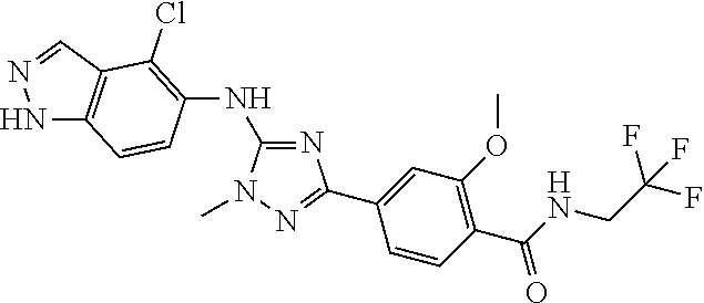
C1(NC2=C(Cl)C3=C(NN=C3)C=C2)=NC(C2=CC(OC)=C(C(=O)NCC(F)(F)F)C=C2)=NN1C
